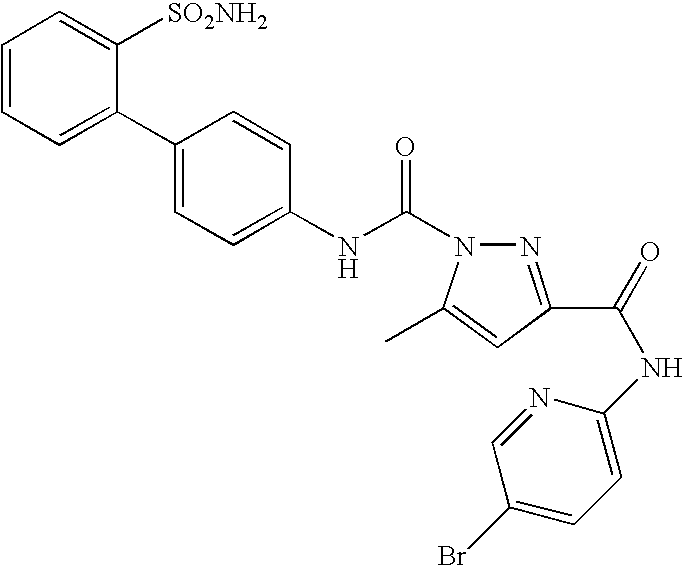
C1(C2=CC=CC=C2[SO2NH2])=CC=C(NC(N2N=C(C(=O)NC3=CC=C(Br)C=N3)C=C2C)=O)C=C1
